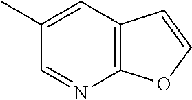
C1(C)=CC2=C(N=C1)OC=C2
